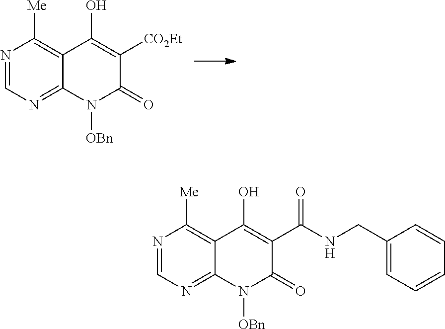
N1=CN=C2C(=C1[Me])C(O)=C([CO2Et])C(=O)N2[OBn].N1=CN=C2C(=C1[Me])C(O)=C(C(NCC1=CC=CC=C1)=O)C(=O)N2[OBn]
